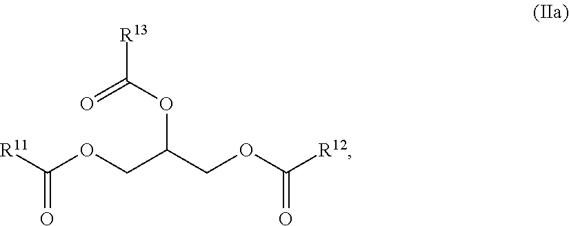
[R11]C(OCC(COC([R12])=O)OC([R13])=O)=O
